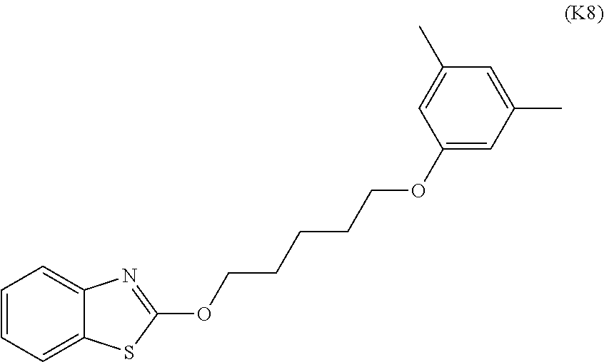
C1=CC=C2C(=C1)N=C(OCCCCCOC1=CC(C)=CC(C)=C1)S2
